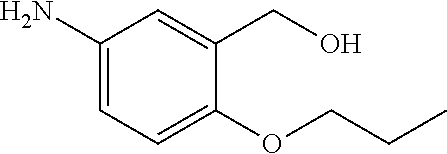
C1(N)=CC=C(OCCC)C(CO)=C1
